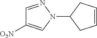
C1=NN(C2CC=CC2)C=C1[O2N]
